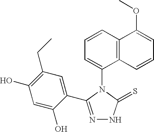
C1(N2C(=S)NN=C2C2=CC(CC)=C(O)C=C2O)=CC=CC2=C1C=CC=C2OC
